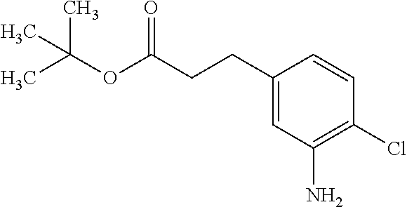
C1(CCC(OC(C)(C)C)=O)=CC(N)=C(Cl)C=C1
